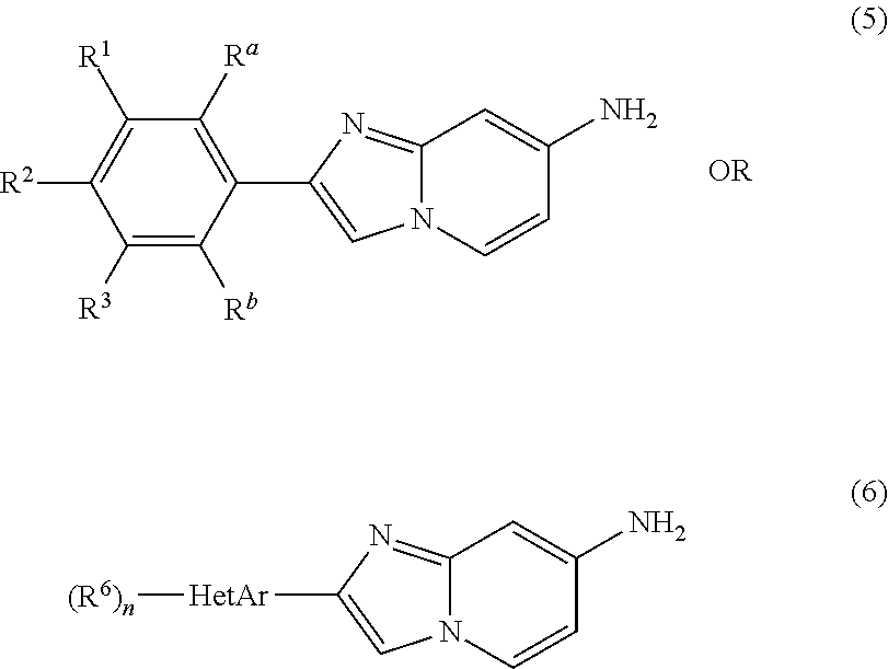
N12C(=NC(C3=C([Ra])C([R1])=C([R2])C([R3])=C3[Rb])=C1)C=C(N)C=C2.N12C(=NC([HetAr][(R6)n])=C1)C=C(N)C=C2
